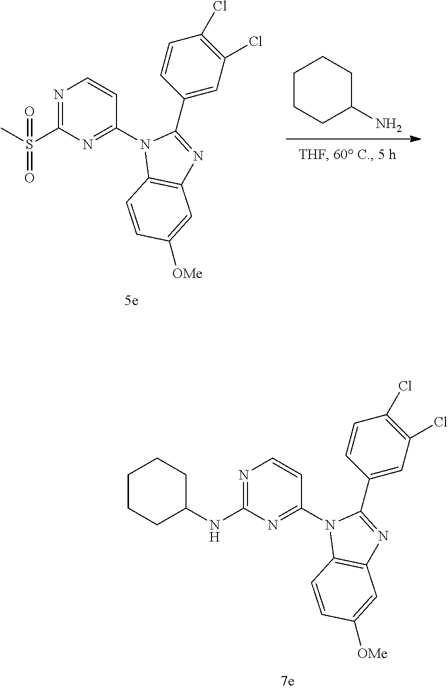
N1=C(NC2CCCCC2)N=C(N2C3=C(N=C2C2=CC(Cl)=C(Cl)C=C2)C=C([OMe])C=C3)C=C1.C1CCC(N)CC1.N1=C(S(C)(=O)=O)N=C(N2C3=C(N=C2C2=CC(Cl)=C(Cl)C=C2)C=C([OMe])C=C3)C=C1
